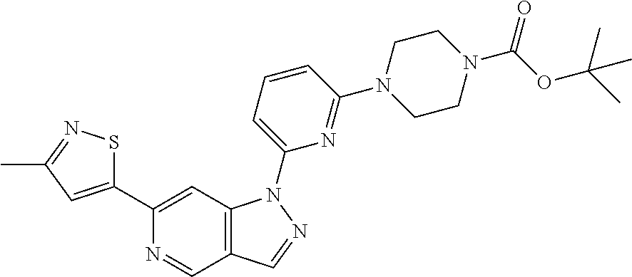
C1(C2=CC3=C(C=N2)C=NN3C2=CC=CC(N3CCN(C(OC(C)(C)C)=O)CC3)=N2)=CC(C)=NS1
